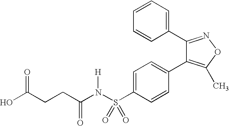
C1=C(S(N(C(CCC(O)=O)=O)[H])(=O)=O)C=CC(C2=C(C)ON=C2C2=CC=CC=C2)=C1
